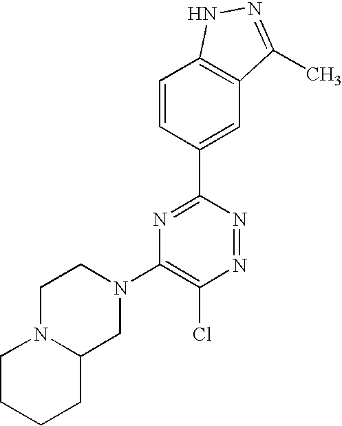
C1=CC(C2=NC(N3CCN4C(C3)CCCC4)=C(Cl)N=N2)=CC2=C1NN=C2C
